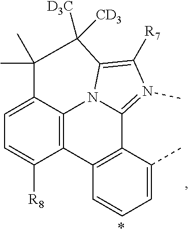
C12=C(C(C)=CC=C1)C1=N(C)C([R7])=C3N1C1=C2C([R8])=CC=C1C(C)(C)C3([CD3])[D3C]
